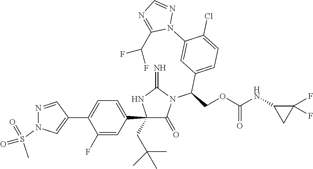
C1(C2=CC=C(C3=CN(S(=O)(=O)C)N=C3)C(F)=C2)(CC(C)(C)C)C(=O)N(C(COC(NC2CC2(F)F)=O)C2=CC=C(Cl)C(N3N=CN=C3C(F)F)=C2)C(=N)N1
